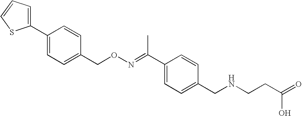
C1=C(C2=CC=C(CON=C(C3=CC=C(CNCCC(=O)O)C=C3)C)C=C2)SC=C1
